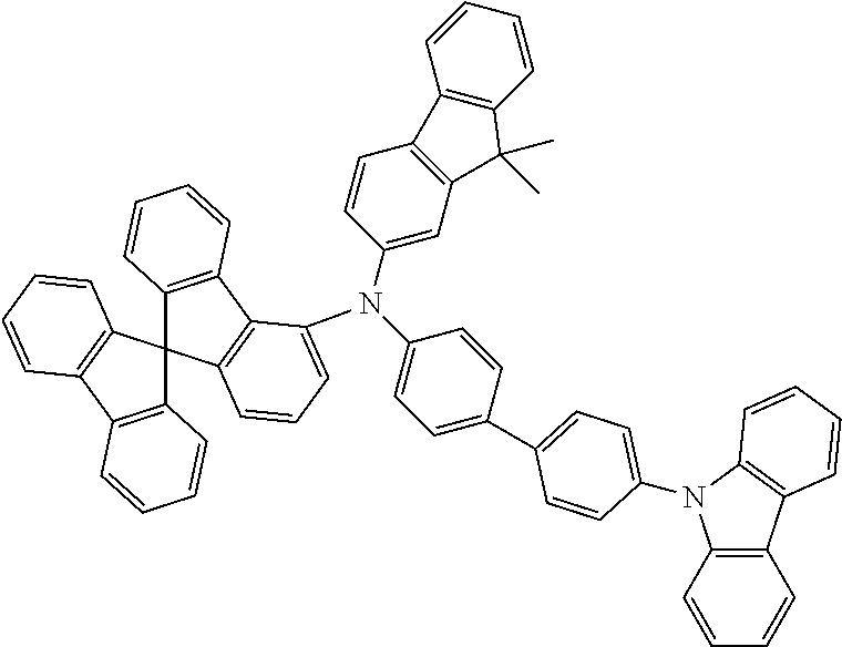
C12=C(C3=C(C14C1=C(C5=C4C=CC=C5)C(N(C4=CC=C(C5=CC=C(N6C7=C(C8=C6C=CC=C8)C=CC=C7)C=C5)C=C4)C4=CC5=C(C=C4)C4=C(C=CC=C4)C5(C)C)=CC=C1)C=CC=C3)C=CC=C2
